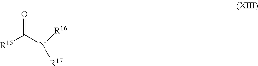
O=C(N([R16])[R17])[R15]
